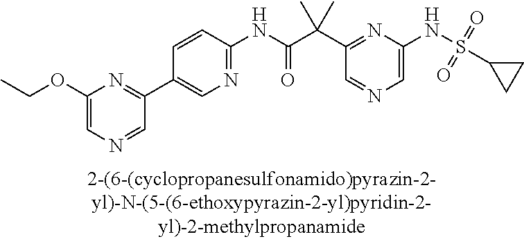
C1=C(NS(=O)(=O)C2CC2)N=C(C(C(NC2=NC=C(C3=NC(OCC)=CN=C3)C=C2)=O)(C)C)C=N1
